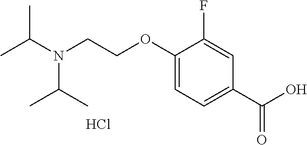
C1(OCCN(C(C)C)C(C)C)=CC=C(C(O)=O)C=C1F.Cl
